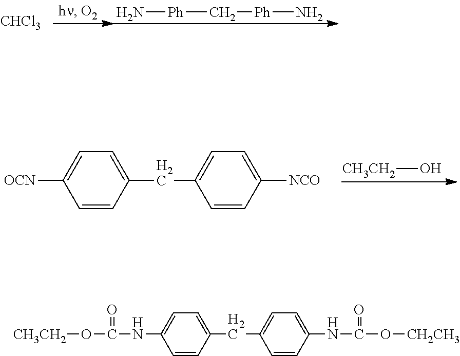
[CHCl3].N[Ph]C[Ph]N.C1(CC2=CC=C([NCO])C=C2)=CC=C([OCN])C=C1.[CH3CH2]O.C1(CC2=CC=C(NC(=O)O[CH2CH3])C=C2)=CC=C(NC(=O)O[CH3CH2])C=C1
